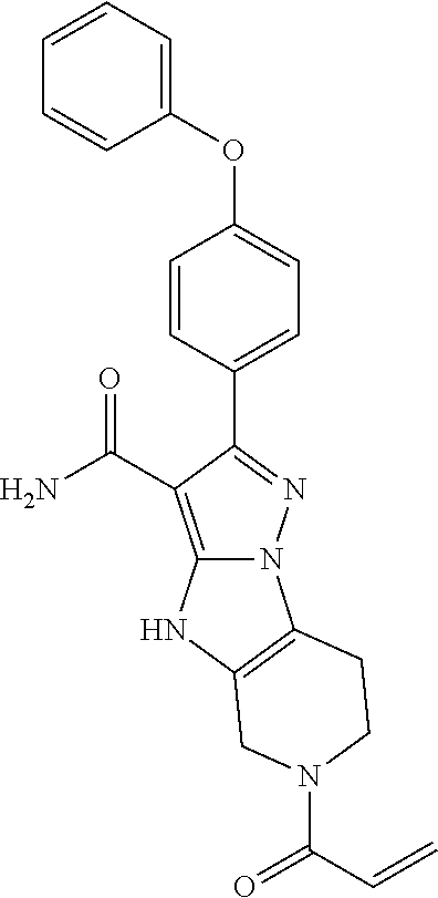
C1=CC=C(OC2=CC=C(C3=NN4C(=C3C(=O)N)NC3=C4CCN(C(C=C)=O)C3)C=C2)C=C1
